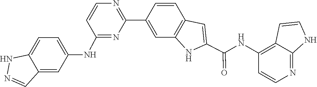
C1=CC2=C(C=C1C1=NC=CC(NC3=CC=C4C(=C3)C=NN4)=N1)NC(C(NC1=C3C(=NC=C1)NC=C3)=O)=C2
